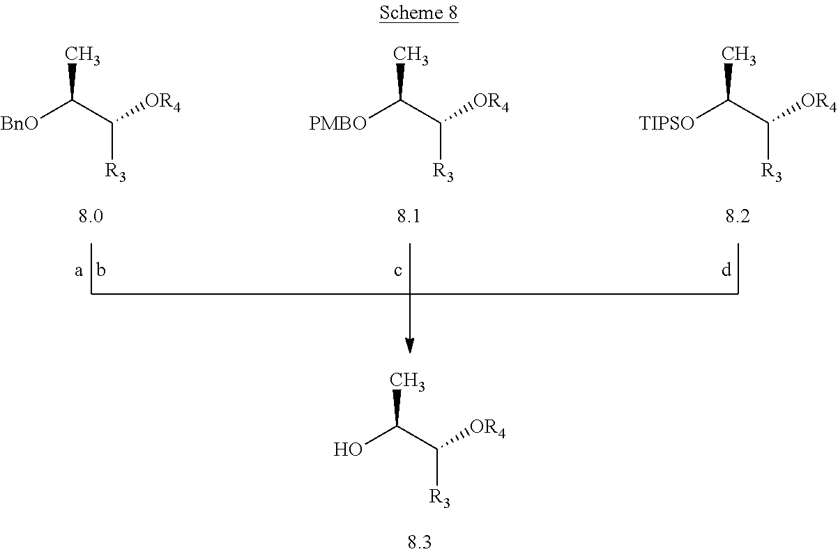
[BnO]C(C([OR4])[R3])C.[PMBO]C(C([OR4])[R3])C.[TIPSO]C(C([OR4])[R3])C.OC(C([OR4])[R3])C
